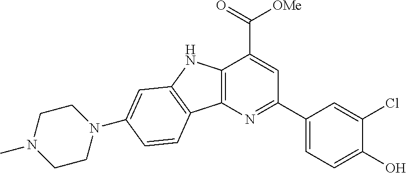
C12=C(N=C(C3=CC=C(O)C(Cl)=C3)C=C1C([OMe])=O)C1=C(N2)C=C(N2CCN(C)CC2)C=C1
